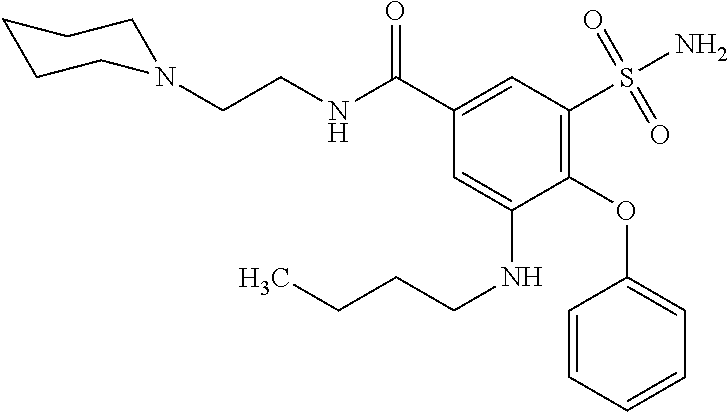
C(CNC(C1=CC(S(N)(=O)=O)=C(OC2=CC=CC=C2)C(NCCCC)=C1)=O)N1CCCCC1
